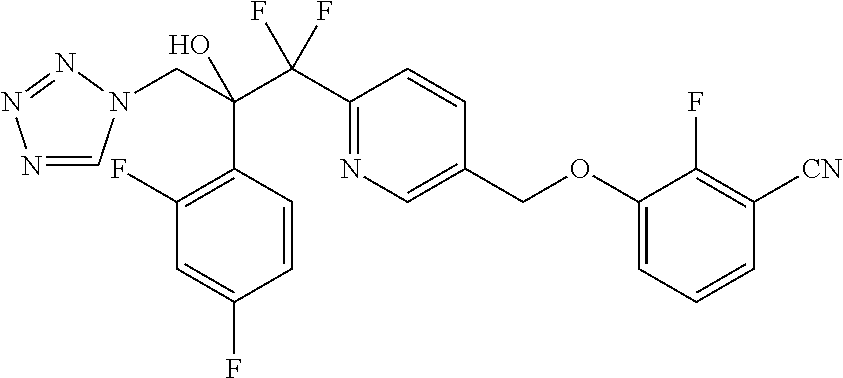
N1=CN(CC(C(C2=NC=C(COC3=CC=CC([CN])=C3F)C=C2)(F)F)(O)C2=C(F)C=C(F)C=C2)N=N1
